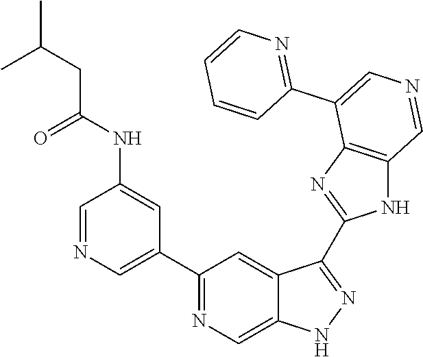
C1(C2=CN=CC(NC(=O)CC(C)C)=C2)=NC=C2C(=C1)C(C1=NC3=C(N1)C=NC=C3C1=NC=CC=C1)=NN2
